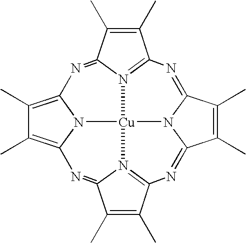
C1(C)=C(C)C2=N3C1=NC1=C(C)C(C)=C4N1[Cu]31N3C(=NC5=N1C(=N4)C(C)=C5C)C(C)=C(C)C3=N2
